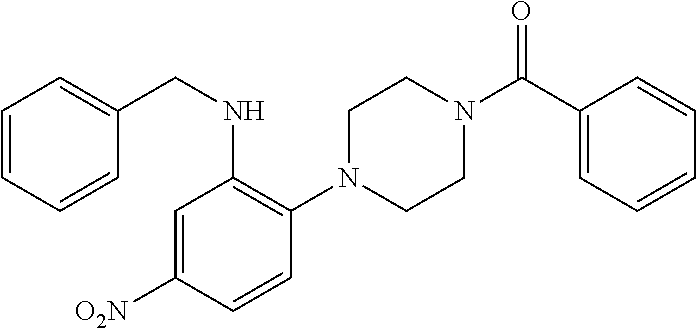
C1N(C2=C(NCC3=CC=CC=C3)C=C([O2N])C=C2)CCN(C(C2=CC=CC=C2)=O)C1
